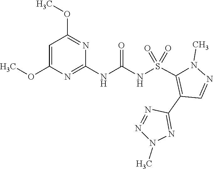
C1=C(OC)N=C(NC(NS(C2=C(C3=NN(C)N=N3)C=NN2C)(=O)=O)=O)N=C1OC
